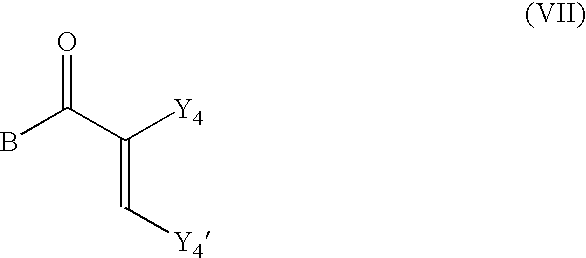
BC(C([Y4])=C[Y4])=O
